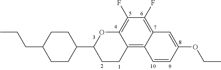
C1(F)=C2C(=C3C(=C1F)OC(C1CCC(CCC)CC1)CC3)C=CC(OCC)=C2
